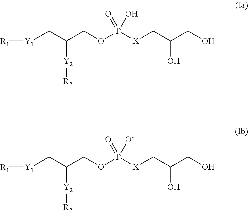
[Y1](CC(COP([X]CC(CO)O)(=O)O)[Y2][R2])[R1].[Y1](CC(COP([X]CC(CO)O)(=O)[O-])[Y2][R2])[R1]
